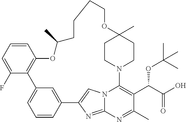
C1=CC=C(F)C2=C1OC(C)CCCCOC1(C)CCN(C3=C(C(C(O)=O)OC(C)(C)C)C(C)=NC4=NC(=CN43)C3=CC2=CC=C3)CC1
